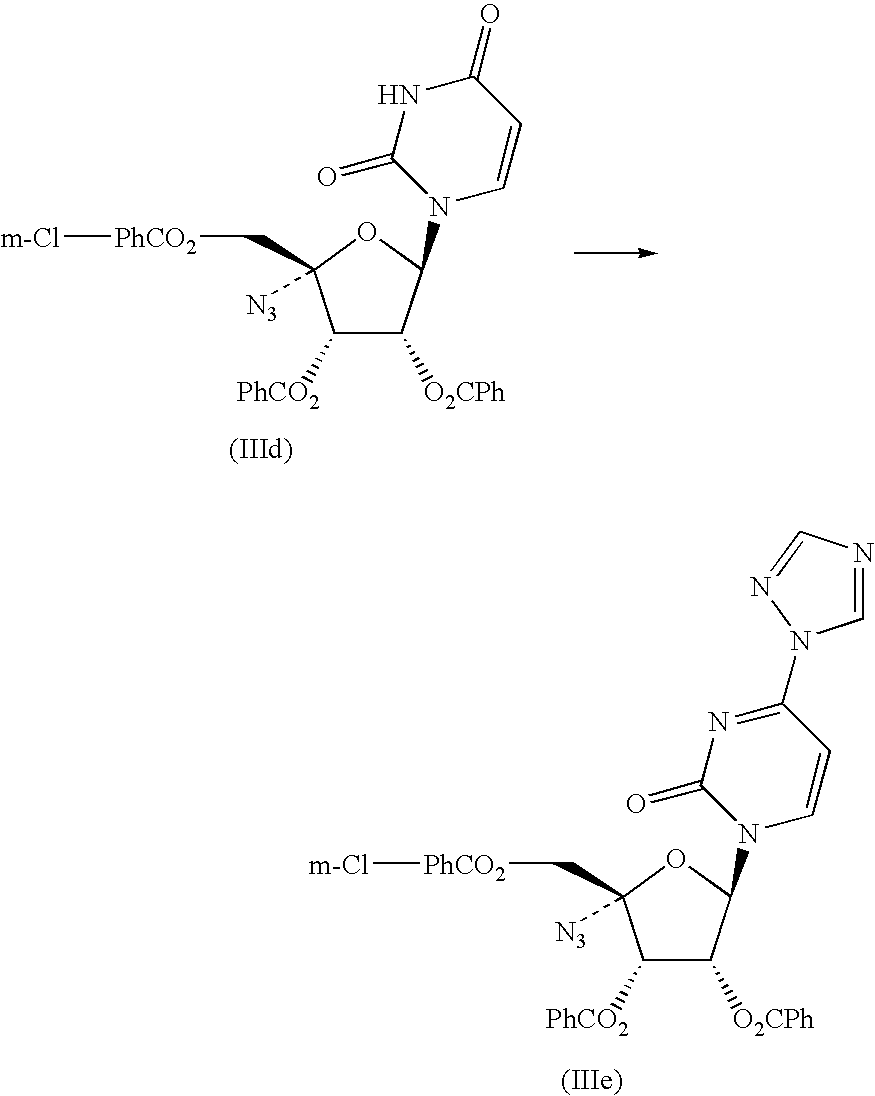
C1([PhCO2])C([O2CPh])C(N2C=CC(=O)NC2=O)OC1(C[PhCO2][m-Cl])[N3].C1([PhCO2])C([O2CPh])C(N2C=CC(N3C=NC=N3)=NC2=O)OC1(C[PhCO2][m-Cl])[N3]
